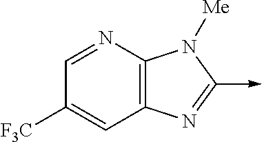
C12=C(N=C(->C)N1[Me])C=C([F3C])C=N2
